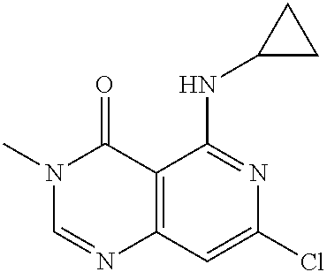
C12=C(C=C(Cl)N=C1NC1CC1)N=CN(C)C2=O
